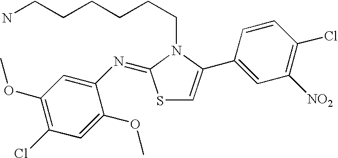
S1C=C(C2=CC([NO2])=C(Cl)C=C2)N(CCCCCCN)C1=NC1=CC(OC)=C(Cl)C=C1OC
